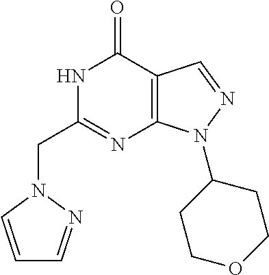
N1C(CN2N=CC=C2)=NC2=C(C1=O)C=NN2C1CCOCC1
